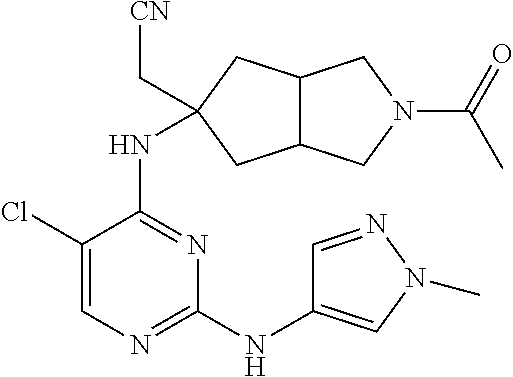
C1(Cl)=CN=C(NC2=CN(C)N=C2)N=C1NC1(C[CN])CC2C(C1)CN(C(=O)C)C2
